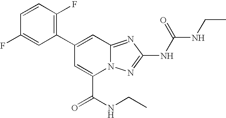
C1(C2=CC3=NC(NC(=O)NCC)=NN3C(C(NCC)=O)=C2)=C(F)C=CC(F)=C1
